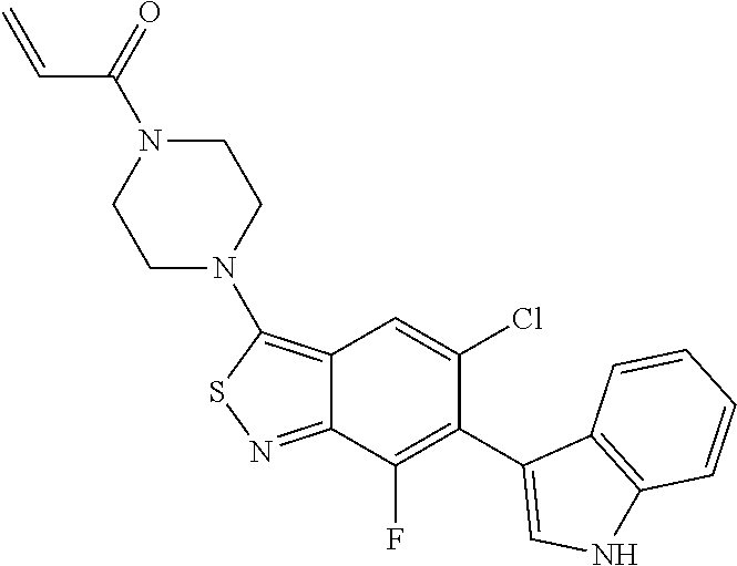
N1(C2=C3C(=NS2)C(F)=C(C2=CNC4=C2C=CC=C4)C(Cl)=C3)CCN(C(=O)C=C)CC1
